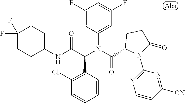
C1(NC(C(N(C(=O)C2N(C3=NC=CC([CN])=N3)C(=O)CC2)C2=CC(F)=CC(F)=C2)C2=C(Cl)C=CC=C2)=O)CCC(F)(F)CC1
